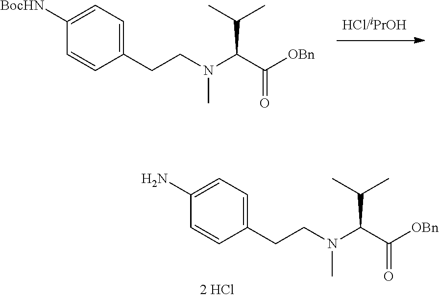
C1=CC(CCN(C)C(C(C)C)C([OBn])=O)=CC=C1[BocHN].C1=CC(CCN(C)C(C(C)C)C([OBn])=O)=CC=C1N
